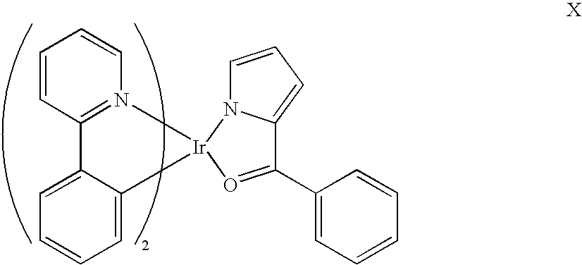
C1=CC2=N(C=C1)[Ir]1(N3C=CC=C3C(C3=CC=CC=C3)=O1)C1=CC=CC=C21
